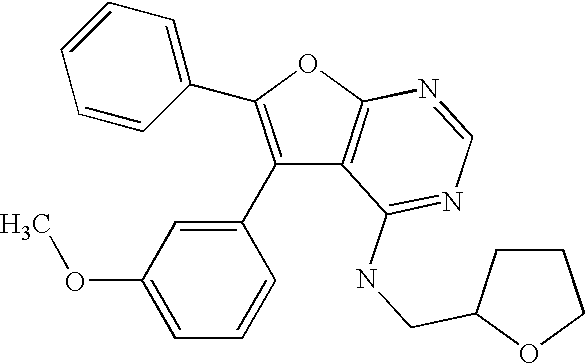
C1(C2=CC(OC)=CC=C2)=C(C2=CC=CC=C2)OC2=C1C(NCC1CCCO1)=NC=N2
